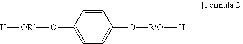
C1=CC(O[OR][H])=CC=C1O[RO][H]
